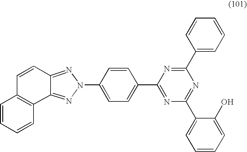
C1(N2N=C3C(=N2)C2=C(C=C3)C=CC=C2)=CC=C(C2=NC(C3=CC=CC=C3O)=NC(C3=CC=CC=C3)=N2)C=C1
